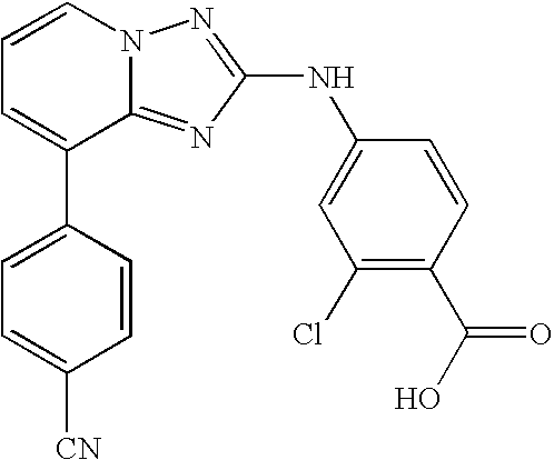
C1=CN2C(=NC(NC3=CC(Cl)=C(C(O)=O)C=C3)=N2)C(C2=CC=C([CN])C=C2)=C1
